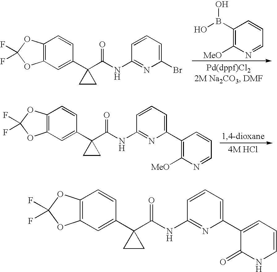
C12=C(C=C(C3(C(NC4=NC(C5=CC=CNC5=O)=CC=C4)=O)CC3)C=C1)OC(F)(F)O2.C1(B(O)O)=C([MeO])N=CC=C1.C12=C(C=C(C3(C(=O)NC4=NC(Br)=CC=C4)CC3)C=C1)OC(F)(F)O2.C12=C(C=C(C3(C(NC4=NC(C5=C([MeO])N=CC=C5)=CC=C4)=O)CC3)C=C1)OC(F)(F)O2
